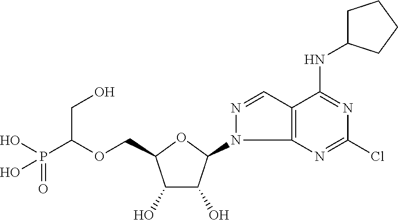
C(OCC1C(O)C(O)C(N2C3=C(C=N2)C(NC2CCCC2)=NC(Cl)=N3)O1)(P(O)(=O)O)CO
